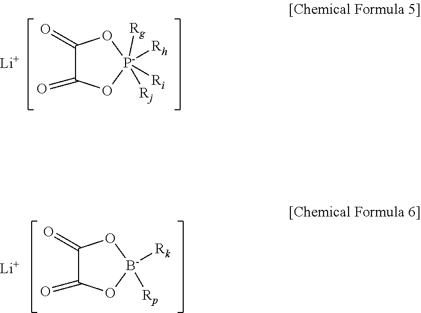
C1(=O)C(=O)O[P-]([Rg])([Rh])([Ri])([Rj])O1.[Li].C1(=O)C(=O)O[B-]([Rk])([Rp])O1.[Li]
